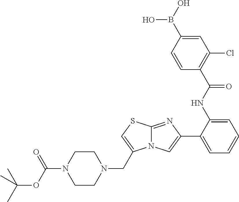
C12=NC(C3=CC=CC=C3NC(C3=C(Cl)C=C(B(O)O)C=C3)=O)=CN1C(CN1CCN(C(OC(C)(C)C)=O)CC1)=CS2
